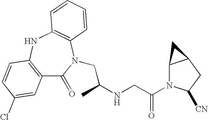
C12=C(NC3=C(N(CC(NCC(=O)N4C5C(CC4[CN])C5)C)C1=O)C=CC=C3)C=CC(Cl)=C2
